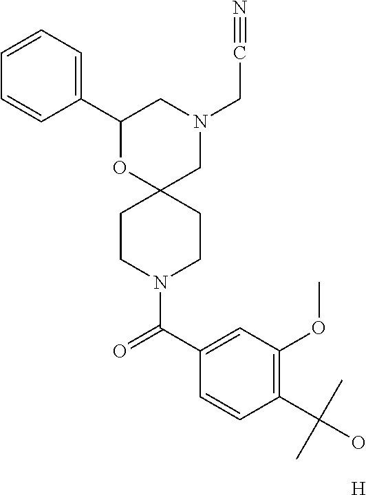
C1(C2=CC=CC=C2)OC2(CN(CC#N)C1)CCN(C(C1=CC(OC)=C(C(C)(O)C)C=C1)=O)CC2.[H]
